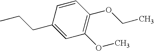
C1(CCC)=CC(OC)=C(OCC)C=C1
